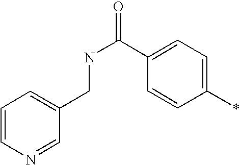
C1=CN=CC(CNC(=O)C2=CC=C(*)C=C2)=C1
